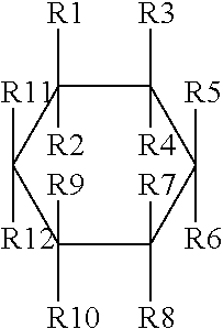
C1([R4])([R3])C([R2])([R1])C([R12])([R11])C([R9])([R10])C([R7])([R8])C1([R6])[R5]
